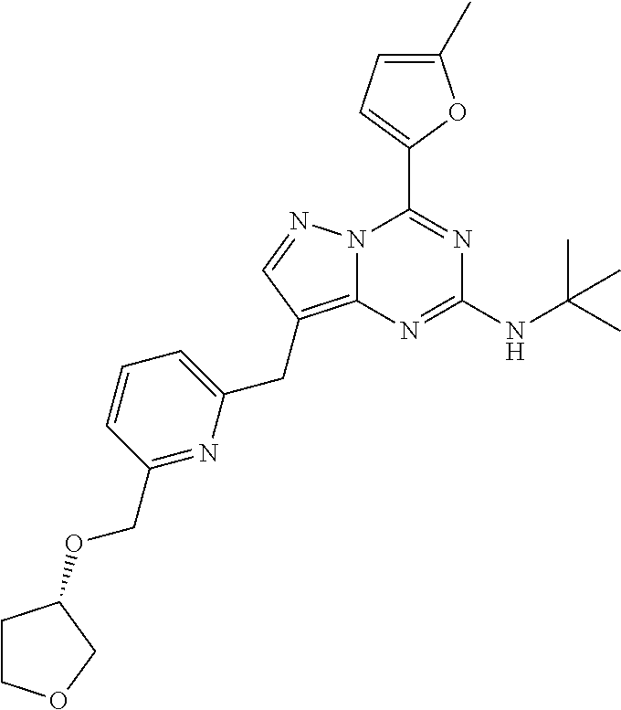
N12C(=C(CC3=CC=CC(COC4CCOC4)=N3)C=N1)N=C(NC(C)(C)C)N=C2C1=CC=C(C)O1
